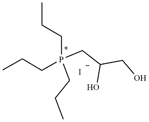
[P+](CCC)(CC(CO)O)(CCC)CCC.[I-]
